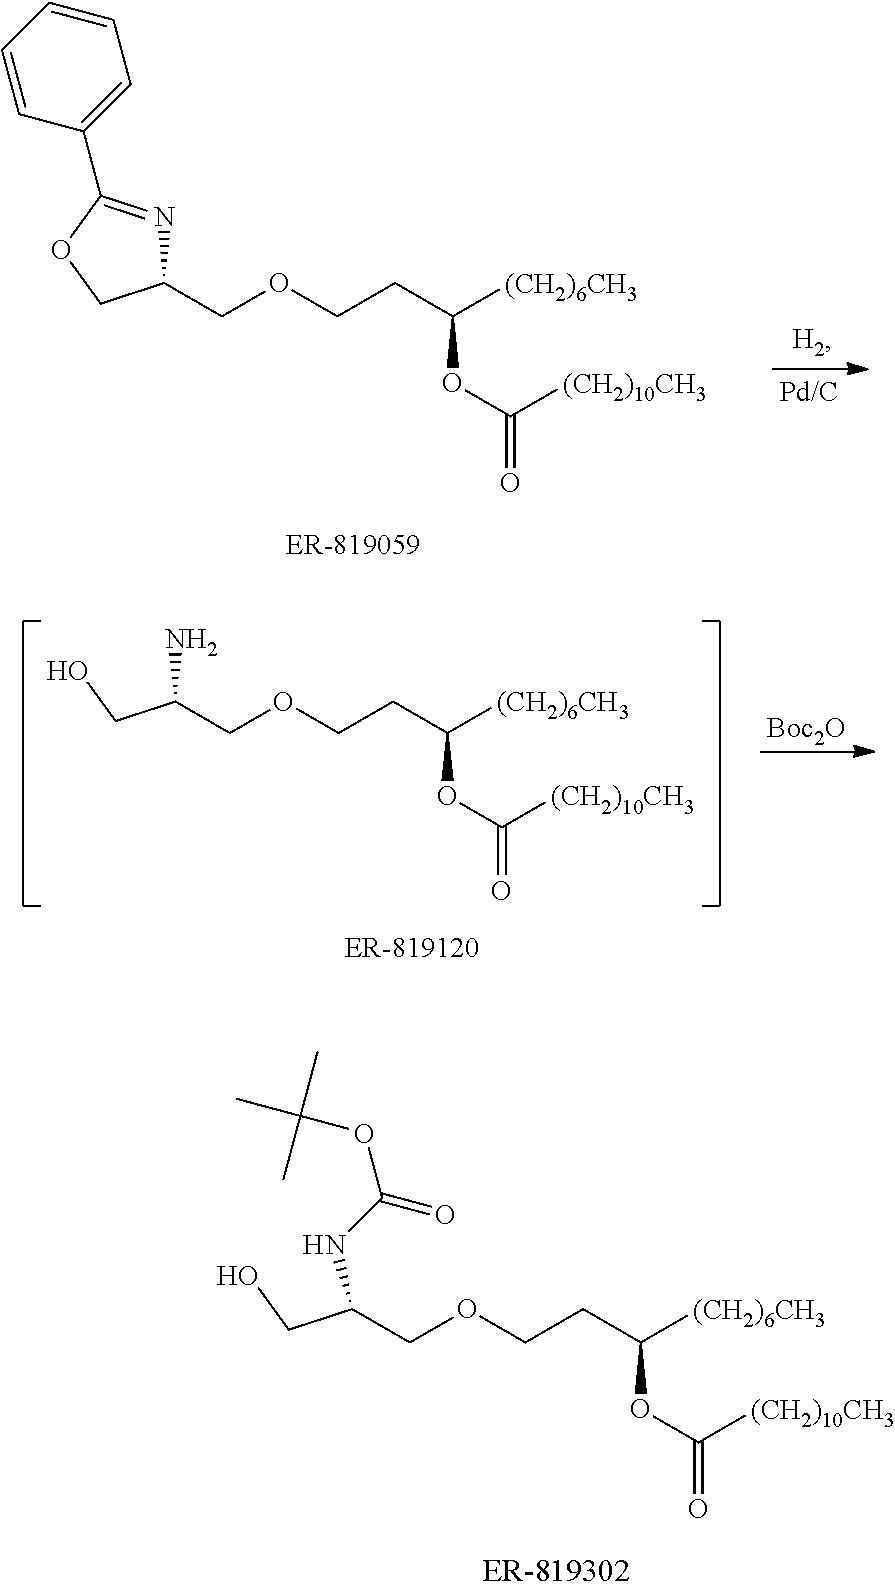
C(COCCC([(CH2)6CH3])OC([(CH2)10CH3])=O)(NC(OC(C)(C)C)=O)CO.C1(COCCC([(CH2)6CH3])OC([(CH2)10CH3])=O)N=C(C2=CC=CC=C2)OC1.C(COCCC([(CH2)6CH3])OC([(CH2)10CH3])=O)(N)CO.[Boc2O]
